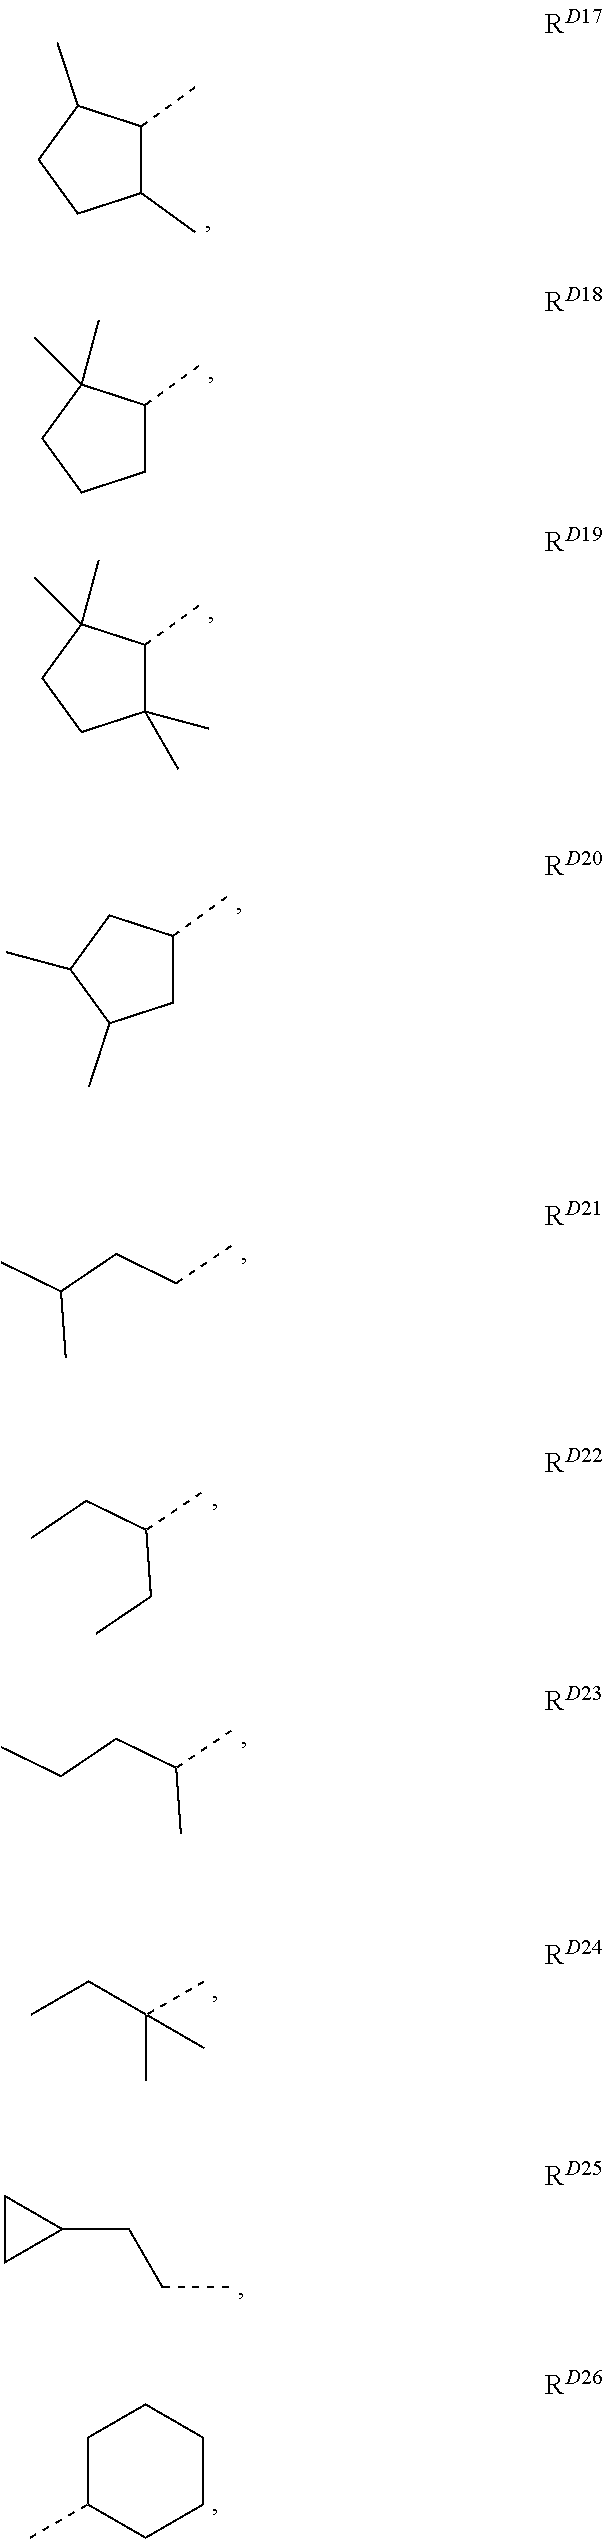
C1(C)C(C)C(C)CC1.C1C(C)C(C)(C)CC1.C1(C)(C)C(C)C(C)(C)CC1.C1C(C)CC(C)C1C.CC(CCC)C.CCC(C)CC.C(CC(C)C)C.CCC(C)(C)C.C1CC1CCC.C1C(C)CCCC1
